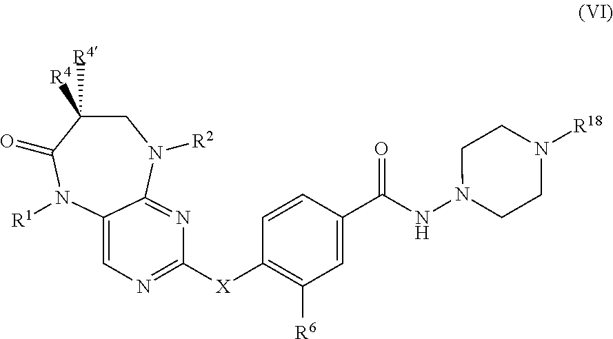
C1C([R4])([R4])C(=O)N([R1])C2=CN=C([X]C3=C([R6])C=C(C(=O)NN4CCN([R18])CC4)C=C3)N=C2N1[R2]
